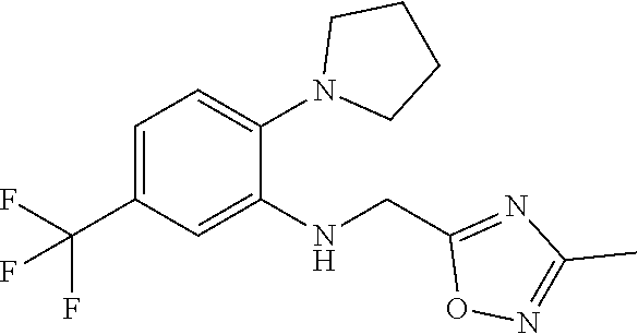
C1(NCC2=NC(C)=NO2)=CC(C(F)(F)F)=CC=C1N1CCCC1
